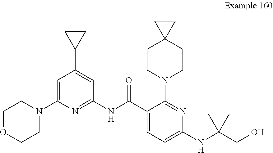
C1COCCN1C1=CC(C2CC2)=CC(NC(C2=CC=C(NC(C)(C)CO)N=C2N2CCC3(CC2)CC3)=O)=N1
